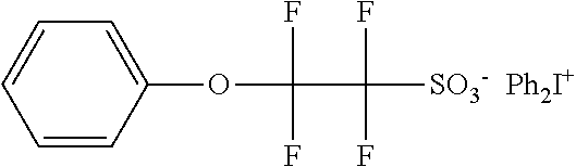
C1=CC(OC(F)(F)C([SO3-])(F)F)=CC=C1.[Ph2I+]
